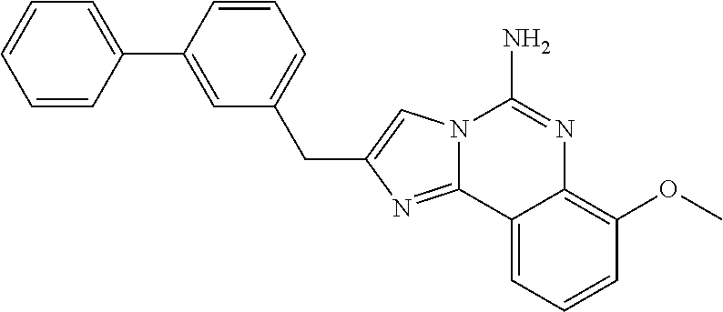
N12C(=NC(CC3=CC=CC(C4=CC=CC=C4)=C3)=C1)C1=CC=CC(OC)=C1N=C2N
